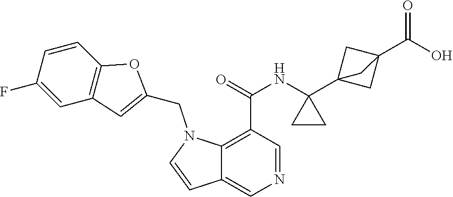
N1=CC(C(=O)NC2(C34CC(C(O)=O)(C3)C4)CC2)=C2C(=C1)C=CN2CC1=CC2=C(O1)C=CC(F)=C2
